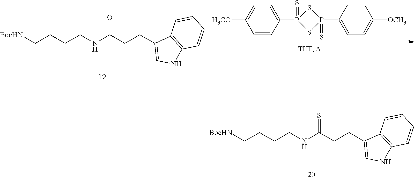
C(CCNC(=S)CCC1=CNC2=C1C=CC=C2)C[BocHN].C1=C(P2(=S)SP(C3=CC=C([OCH3])C=C3)(=S)S2)C=CC([H3CO])=C1.C(CCNC(=O)CCC1=CNC2=C1C=CC=C2)C[BocHN]
